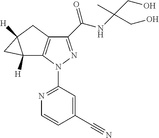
C1(C(NC(CO)(C)CO)=O)=NN(C2=NC=CC(C#N)=C2)C2=C1CC1([H])C2([H])C1
